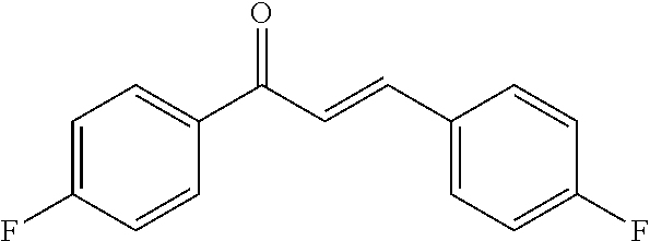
C1=C(F)C=CC(C(C=CC2=CC=C(F)C=C2)=O)=C1
